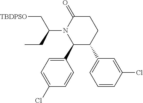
C1C(=O)N(C(CC)C[TBDPSO])C(C2=CC=C(Cl)C=C2)C(C2=CC=CC(Cl)=C2)C1
